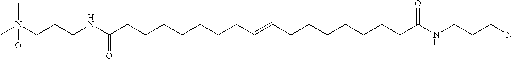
N(CCCNC(CCCCCCCC=CCCCCCCCC(NCCC[N+](C)(C)C)=O)=O)(C)(C)O
